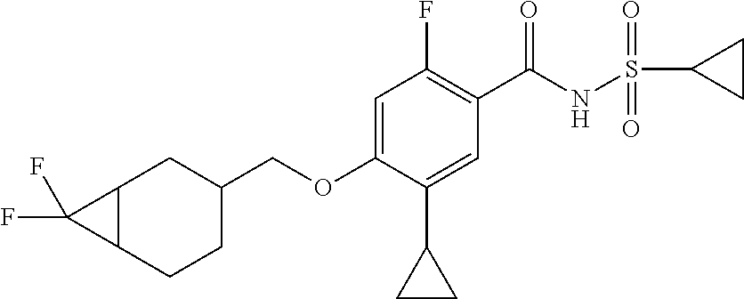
C12C(CCC(COC3=CC(F)=C(C(NS(C4CC4)(=O)=O)=O)C=C3C3CC3)C1)C2(F)F
